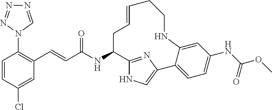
C1=CC(Cl)=CC(C=CC(NC2C3=NC(=CN3)C3=CC=C(NC(OC)=O)C=C3NCCC=CC2)=O)=C1N1C=NN=N1
